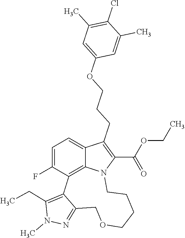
N1=C2C(=C(CC)N1C)C1=C3C(=CC=C1F)C(CCCOC1=CC(C)=C(Cl)C(C)=C1)=C(C(OCC)=O)N3CCCCOC2
